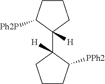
C1CCC(C2([H])CCCC2[PPh2])([H])C1[Ph2P]
